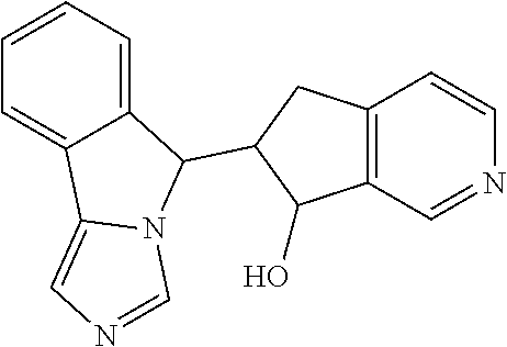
C1=CC=C2C(=C1)C1=CN=CN1C2C1CC2=C(C1O)C=NC=C2
